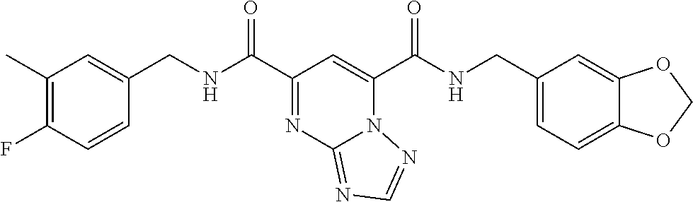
C1(C)=C(F)C=CC(CNC(C2=NC3=NC=NN3C(C(NCC3=CC=C4C(=C3)OCO4)=O)=C2)=O)=C1
